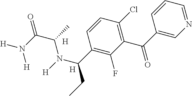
[H].N1=CC=CC(C(=O)C2=C(Cl)C=CC(C(N([H])C(C(=O)N([H])[H])C)CC)=C2F)=C1.[H]
